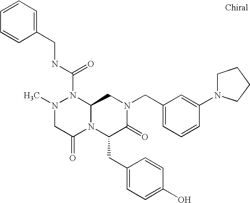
N1(C(NCC2=CC=CC=C2)=O)N(C)CC(=O)N2C1CN(CC1=CC=CC(N3CCCC3)=C1)C(=O)C2CC1=CC=C(O)C=C1
